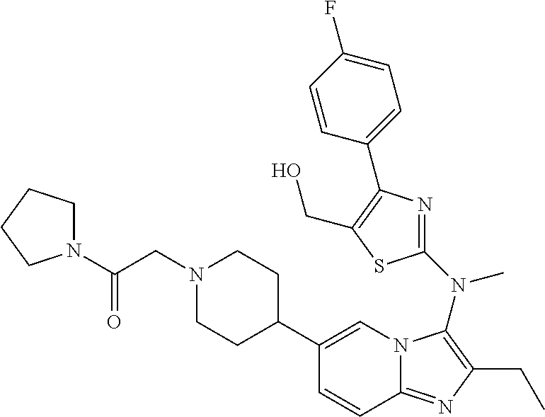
C1(C2CCN(CC(=O)N3CCCC3)CC2)=CN2C(=NC(CC)=C2N(C2=NC(C3=CC=C(F)C=C3)=C(CO)S2)C)C=C1
